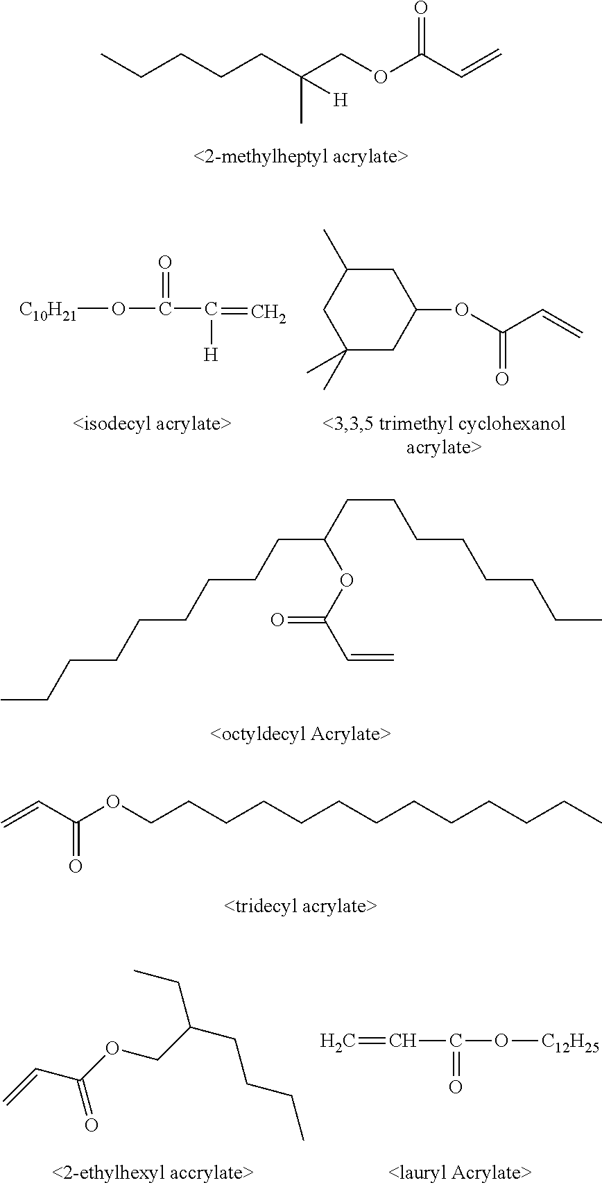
CCCCCC(COC(C=C)=O)(C)[H].C=CC(OCCCCCCCCCCCCC)=O.[C10H21]OC(=O)C(=C)[H].C1(C)(C)CC(OC(C=C)=O)CC(C)C1.CCCCCCCCCC(CCCCCCCC)OC(C=C)=O.C=CC(O[C12H25])=O.C=CC(OCC(CCCC)CC)=O
